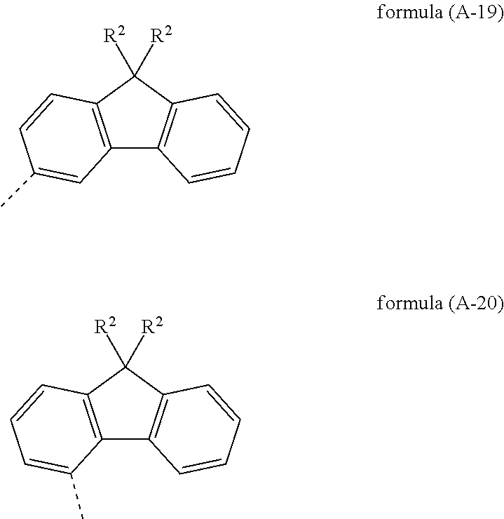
C12=C(C([R2])([R2])C3=C1C=CC=C3)C=CC(C)=C2.C12=C(C([R2])([R2])C3=C1C=CC=C3)C=CC=C2C
